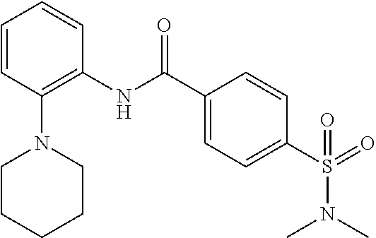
C1=CC(N2CCCCC2)=C(NC(C2=CC=C(S(=O)(N(C)C)=O)C=C2)=O)C=C1
